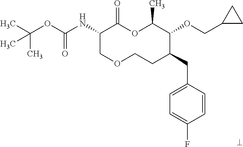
C1(NC(OC(C)(C)C)=O)COCCC(CC2=CC=C(F)C=C2)C(OCC2CC2)C(C)OC1=O
